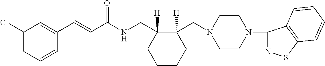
C1(C=CC(NCC2([H])CCCCC2(CN2CCN(C3=NSC4=C3C=CC=C4)CC2)[H])=O)=CC(Cl)=CC=C1
